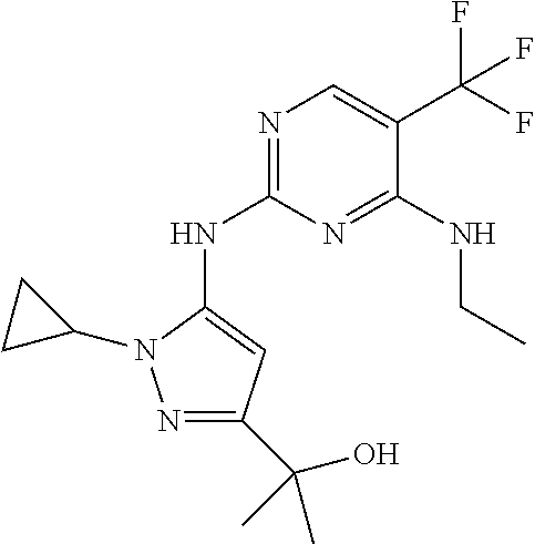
N1=C(NC2=CC(C(O)(C)C)=NN2C2CC2)N=C(NCC)C(C(F)(F)F)=C1
